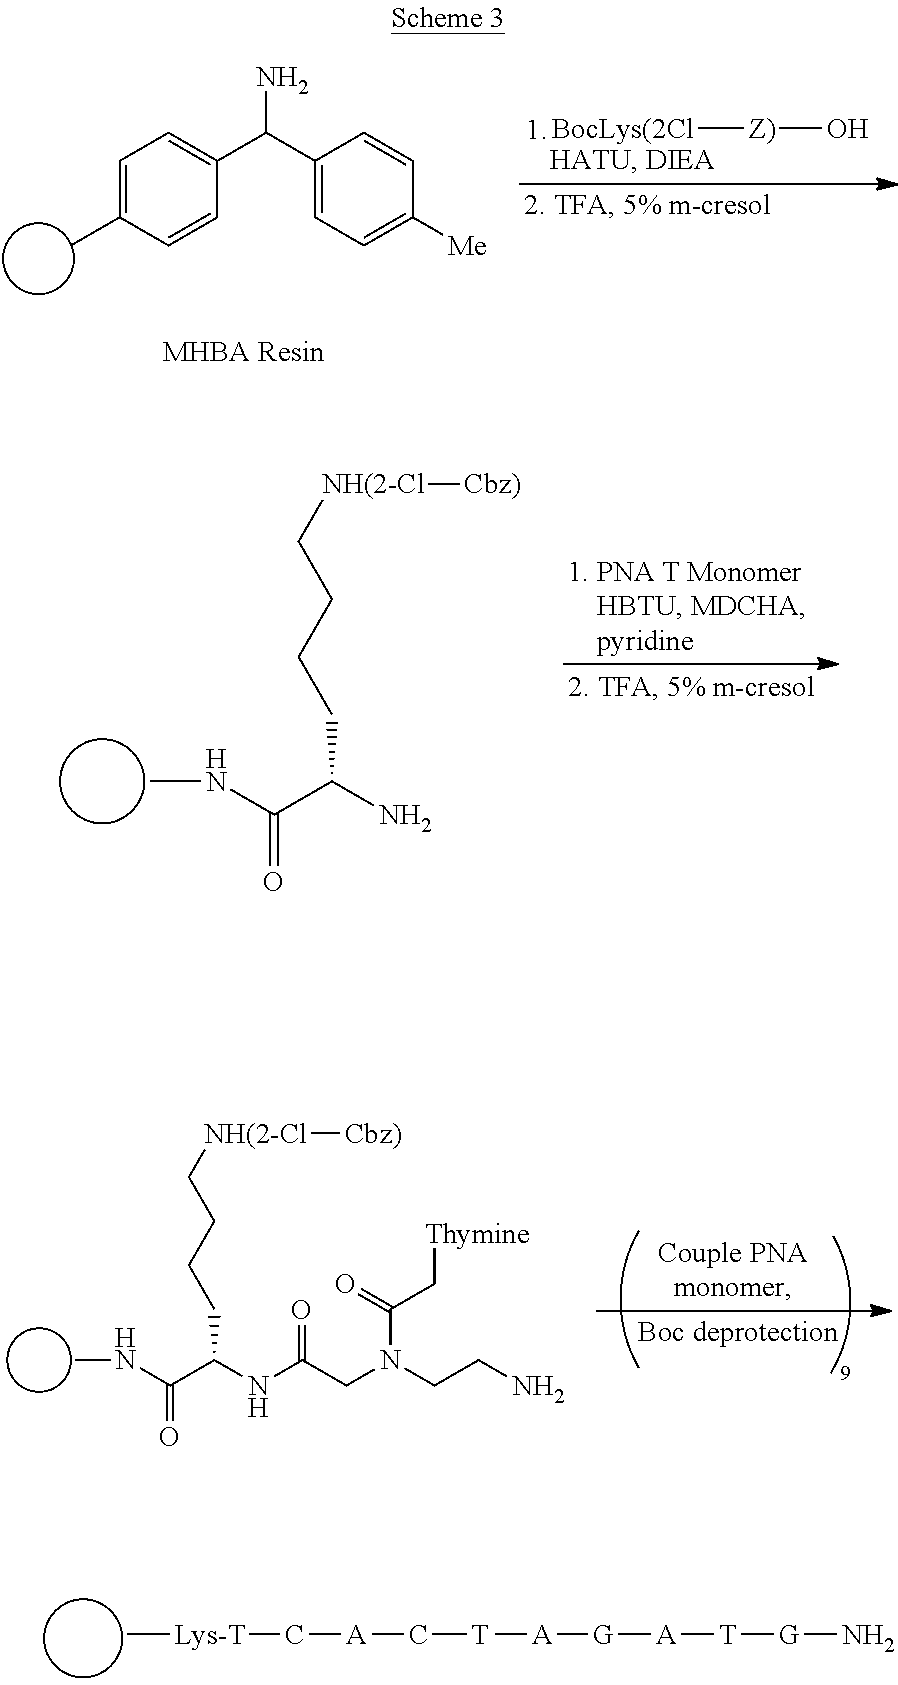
CNC(C(N)CCCC[NH(2-Cl][Cbz)])=O.CNC(C(NC(CN(CCN)C(C[Thymine])=O)=O)CCCC[NH(2-Cl][Cbz)])=O.C[Lys-T]C[A]C[T][A][G][A][T][G]N.[BocLys(2Cl][Z)]O.CC1=CC=C(C(C2=CC=C([Me])C=C2)N)C=C1
